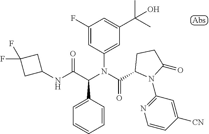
N(C(C(N(C(=O)C1N(C2=NC=CC([CN])=C2)C(=O)CC1)C1=CC(C(C)(C)O)=CC(F)=C1)C1=CC=CC=C1)=O)C1CC(F)(F)C1
